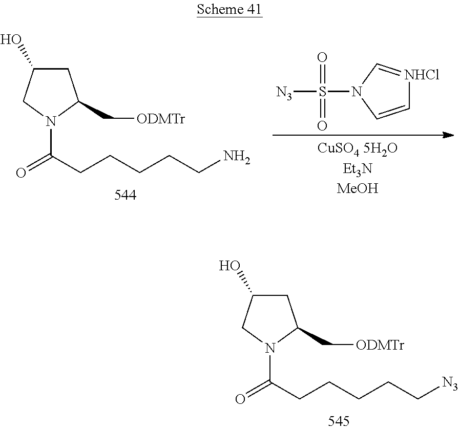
C1C(O)CN(C(CCCCC[N3])=O)C1C[ODMTr].C1C(O)CN(C(CCCCCN)=O)C1C[ODMTr].O=S(N1C=C[NHCl]=C1)([N3])=O
